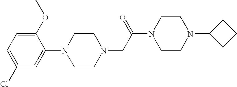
C1(OC)=CC=C(Cl)C=C1N1CCN(CC(N2CCN(C3CCC3)CC2)=O)CC1
